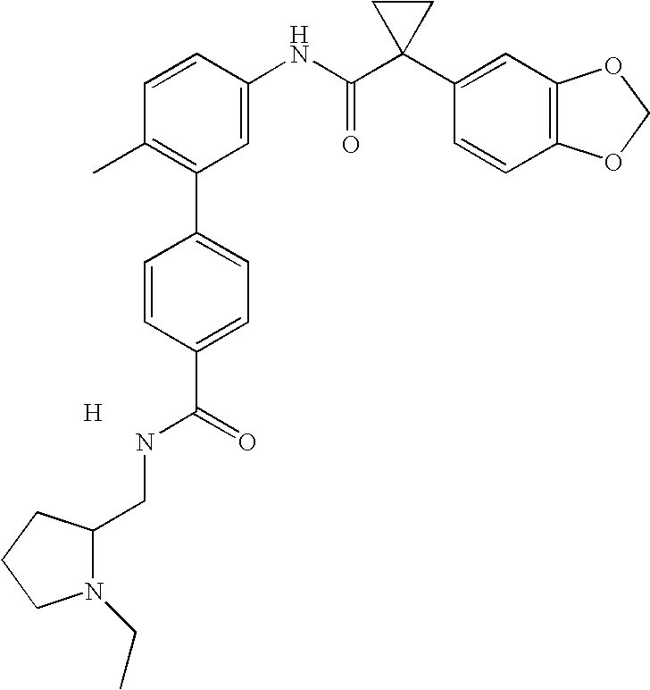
C1=CC(NC(C2(C3=CC4=C(C=C3)OCO4)CC2)=O)=CC(C2=CC=C(C(=O)NCC3N(CC)CCC3)C=C2)=C1C.[H]
